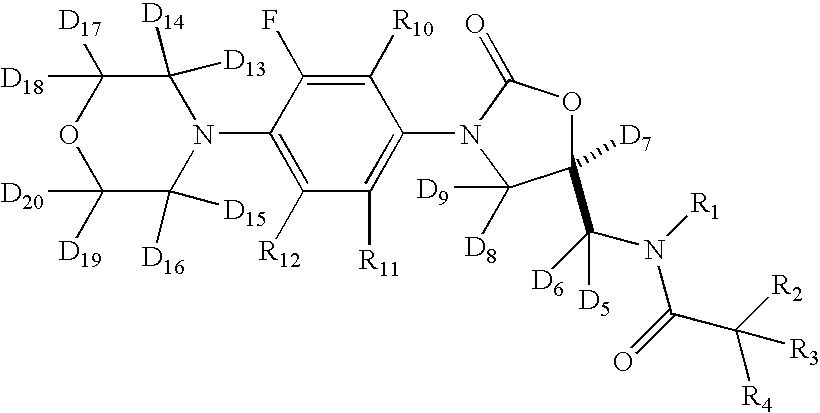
C1([D20])([D19])C([D16])([D15])N(C2=C([R12])C([R11])=C(N3C(=O)OC([D7])(C([D6])(N([R1])C(=O)C([R2])([R4])[R3])[D5])C3([D8])[D9])C([R10])=C2F)C([D13])([D14])C([D18])([D17])O1
